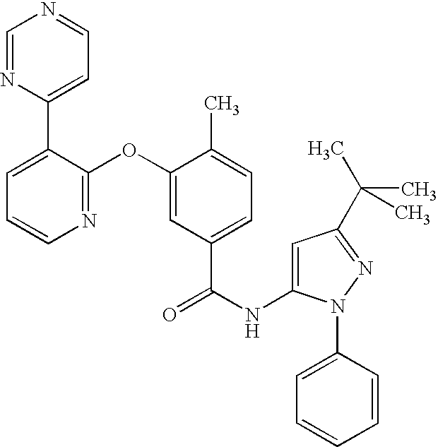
N1=C(OC2=CC(C(NC3=CC(C(C)(C)C)=NN3C3=CC=CC=C3)=O)=CC=C2C)C(C2=CC=NC=N2)=CC=C1
